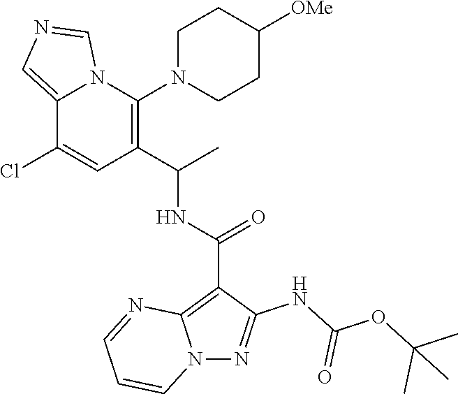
C12=CN=CN1C(N1CCC([OMe])CC1)=C(C(C)NC(C1=C3N(N=C1NC(OC(C)(C)C)=O)C=CC=N3)=O)C=C2Cl
